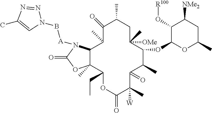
CC1=CN(B[A]N2C3C(C)(OC2=O)C(CC)OC(=O)C(C)([W])C(=O)C(C)C(OC2OC(C)CC([NMe2])C2O[R100])C([OMe])(C)CC(C)C(=O)C3C)N=N1
